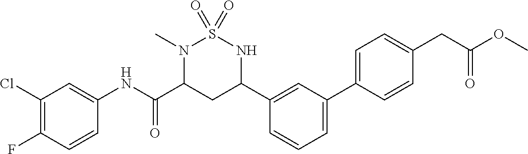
C1(Cl)=C(F)C=CC(NC(C2CC(C3=CC(C4=CC=C(CC(OC)=O)C=C4)=CC=C3)NS(=O)(=O)N2C)=O)=C1
